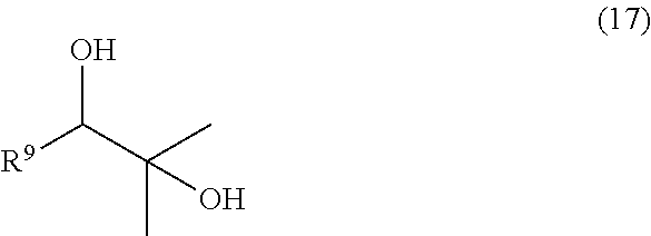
[R9]C(C(C)(C)O)O
